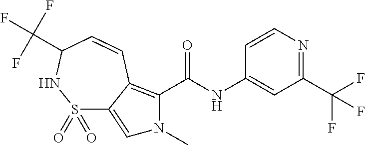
C1=CN=C(C(F)(F)F)C=C1NC(=O)C1=C2C(=CN1C)S(=O)(=O)NC(C(F)(F)F)C=C2
